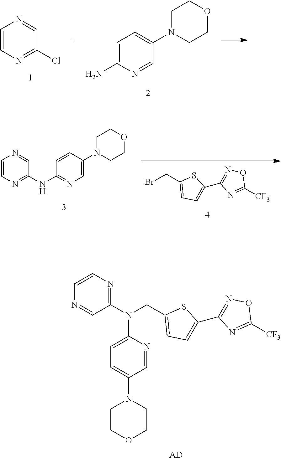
C1=CN=C(Cl)C=N1.C1=C(N)N=CC(N2CCOCC2)=C1.N1=C(N(CC2=CC=C(C3=NOC([CF3])=N3)S2)C2=CC=C(N3CCOCC3)C=N2)C=NC=C1.[AD].BrCC1=CC=C(C2=NOC([CF3])=N2)S1.C1=CN=C(NC2=NC=C(N3CCOCC3)C=C2)C=N1
